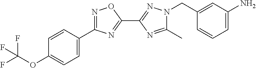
C1=C(C2=NOC(C3=NN(CC4=CC(N)=CC=C4)C(C)=N3)=N2)C=CC(OC(F)(F)F)=C1
